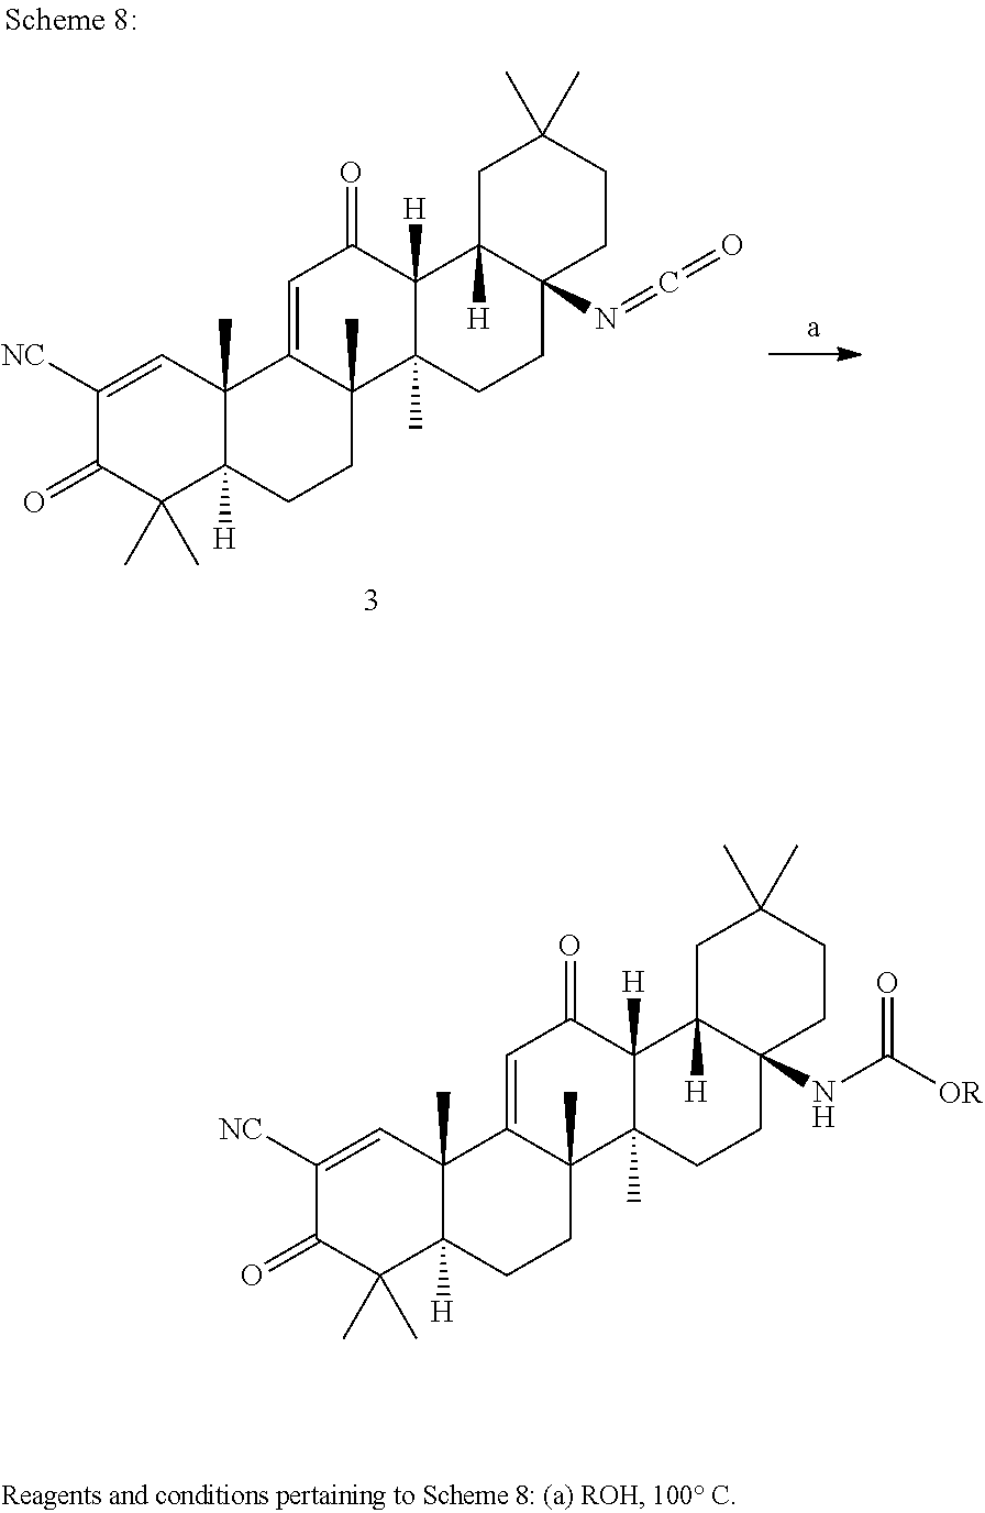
C1([NC])=CC2(C)C([H])(C(C)(C)C1=O)CCC1(C)C2=CC(=O)C2([H])C1(C)CCC1(NC(=O)[OR])C2([H])CC(C)(C)CC1.C1([NC])=CC2(C)C([H])(C(C)(C)C1=O)CCC1(C)C2=CC(=O)C2([H])C1(C)CCC1(N=C=O)C2([H])CC(C)(C)CC1
